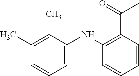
C1=C(NC2=C(C(=O)C)C=CC=C2)C(C)=C(C)C=C1
